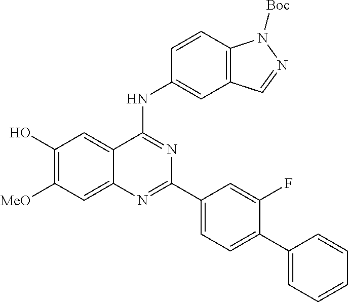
C1(O)=C([MeO])C=C2C(=C1)C(NC1=CC3=C(C=C1)N([Boc])N=C3)=NC(C1=CC=C(C3=CC=CC=C3)C(F)=C1)=N2
